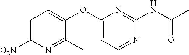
C1=C([O2N])N=C(C)C(OC2=CC=NC(NC(C)=O)=N2)=C1
